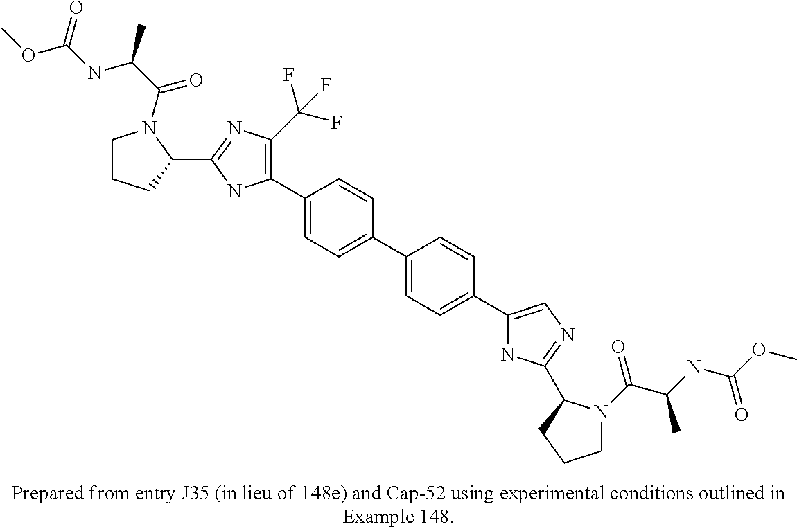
C1(C2=CC=C(C3=CC=C(C4=CN=C(C5N(C(=O)C(C)NC(=O)OC)CCC5)N4)C=C3)C=C2)=C(C(F)(F)F)N=C(C2N(C(C(NC(=O)OC)C)=O)CCC2)N1
